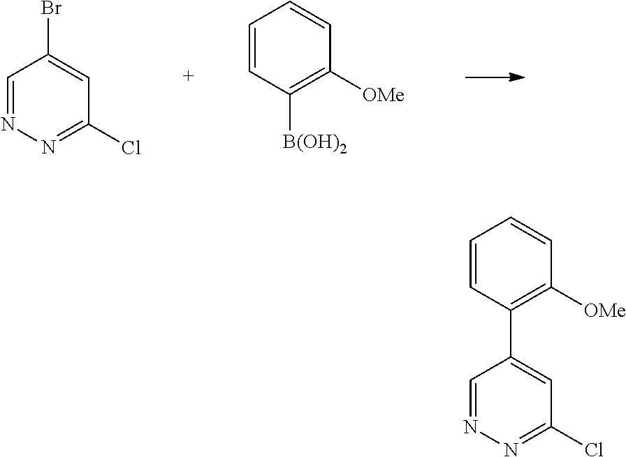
C1=NN=C(Cl)C=C1Br.C1=CC([B(OH)2])=C([OMe])C=C1.C1=CC(C2=CC(Cl)=NN=C2)=C([OMe])C=C1
